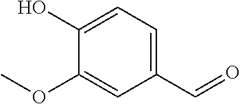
C1(C=O)=CC=C(O)C(OC)=C1
